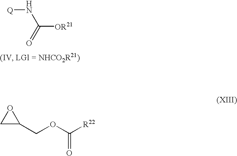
N([Q])C(=O)[OR21].O(CC1OC1)C([R22])=O
